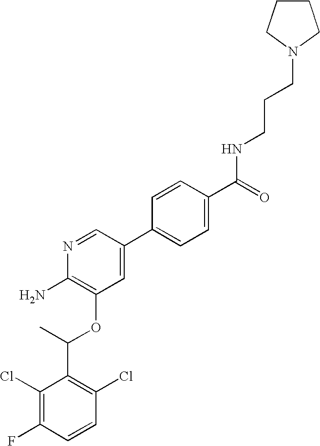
C1(Cl)=C(F)C=CC(Cl)=C1C(C)OC1=C(N)N=CC(C2=CC=C(C(=O)NCCCN3CCCC3)C=C2)=C1
